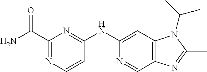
C(C1=NC=CC(NC2=CC3=C(C=N2)N=C(C)N3C(C)C)=N1)(N)=O
